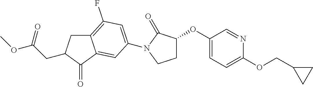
C12=C(F)C=C(N3C(=O)C(OC4=CC=C(OCC5CC5)N=C4)CC3)C=C1C(=O)C(CC(OC)=O)C2
